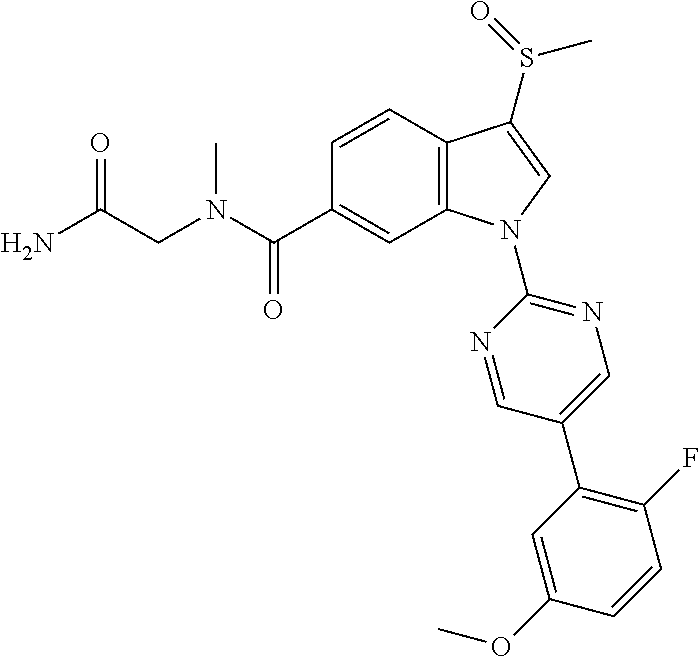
C(C1=CC2=C(C=C1)C(S(C)=O)=CN2C1=NC=C(C2=C(F)C=CC(OC)=C2)C=N1)(=O)N(C)CC(N)=O
